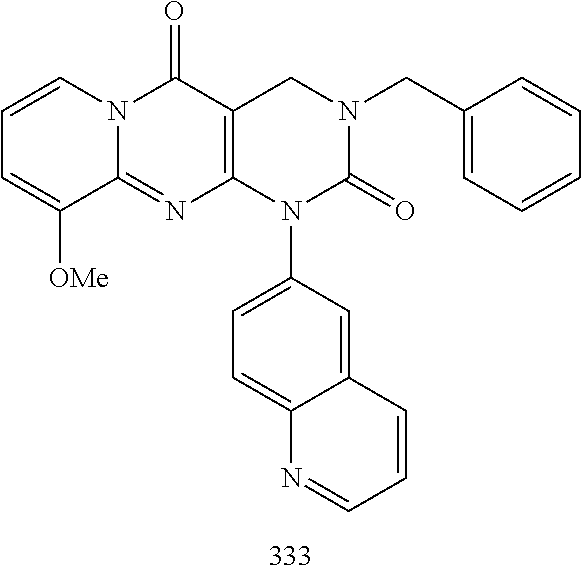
C1=CC=C([OMe])C2=NC3=C(C(=O)N12)CN(CC1=CC=CC=C1)C(=O)N3C1=CC=C2C(=C1)C=CC=N2
